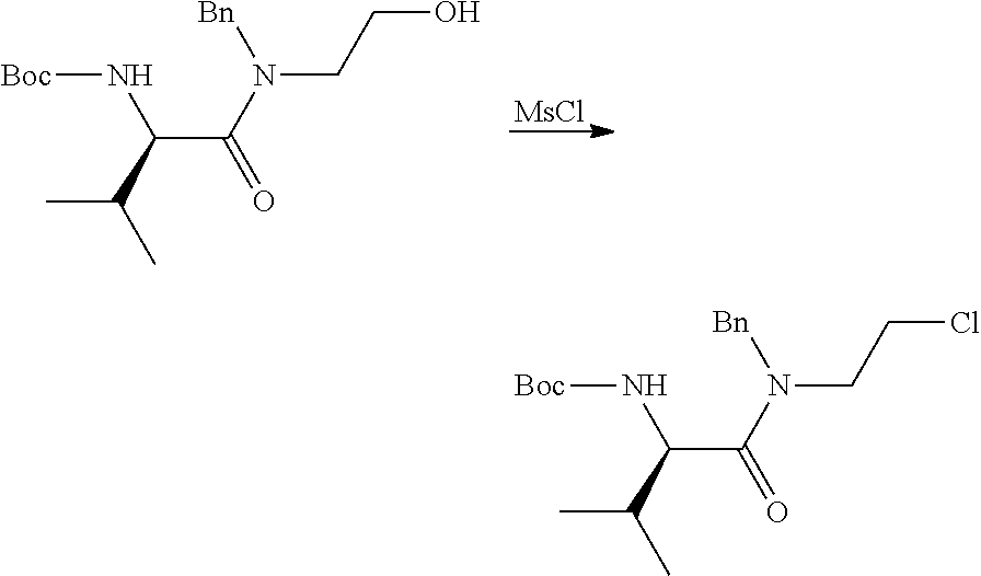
[MsCl].[Boc]NC(C(N([Bn])CCO)=O)C(C)C.[Boc]NC(C(N([Bn])CCCl)=O)C(C)C
